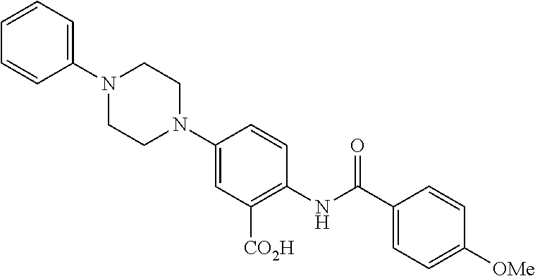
C1=CC=C(N2CCN(C3=CC([CO2H])=C(NC(C4=CC=C([OMe])C=C4)=O)C=C3)CC2)C=C1
